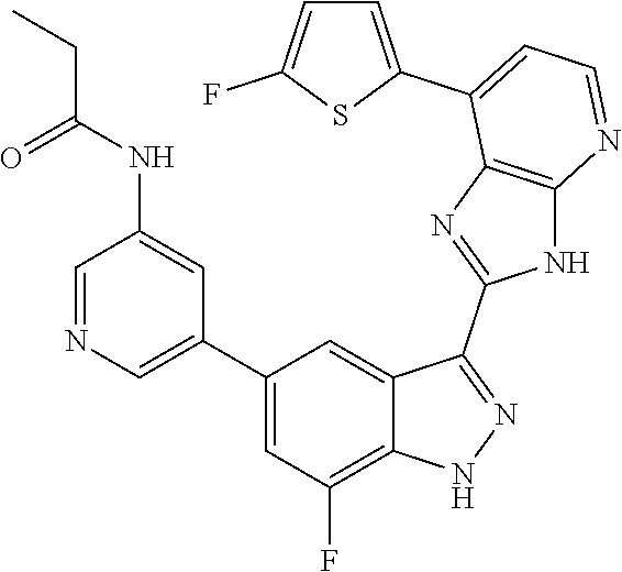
C1=NC=C(C2=CC(F)=C3C(=C2)C(C2=NC4=C(N2)N=CC=C4C2=CC=C(F)S2)=NN3)C=C1NC(=O)CC
